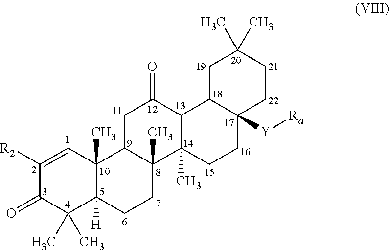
C1([R2])=CC2(C)C([H])(C(C)(C)C1=O)CCC1(C)C2CC(=O)C2C1(C)CCC1([Y][Ra])C2CC(C)(C)CC1
